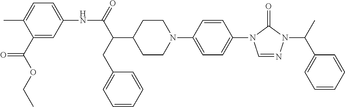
C1(C(OCC)=O)=CC(NC(C(C2CCN(C3=CC=C(N4C=NN(C(C)C5=CC=CC=C5)C4=O)C=C3)CC2)CC2=CC=CC=C2)=O)=CC=C1C
